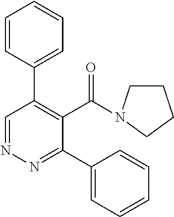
N1=CC(C2=CC=CC=C2)=C(C(=O)N2CCCC2)C(C2=CC=CC=C2)=N1
